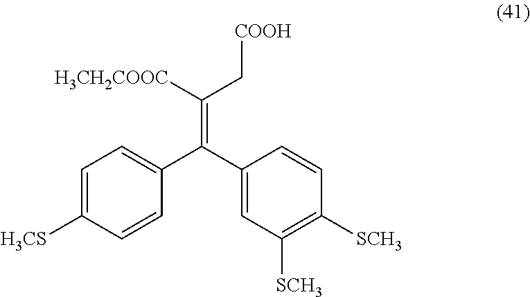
C1=C([H3CS])C=CC(C(C2=CC([SCH3])=C([SCH3])C=C2)=C([H3CH2COOC])C[COOH])=C1
